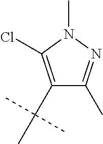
C1(C(C)(C)C)=C(Cl)N(C)N=C1C
